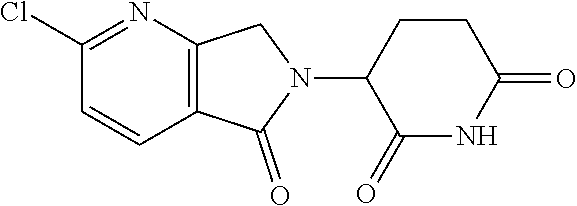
C1(Cl)=NC2=C(C=C1)C(=O)N(C1C(=O)NC(=O)CC1)C2
